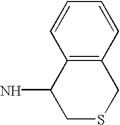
C12=C(C=CC=C1)CSCC2N
